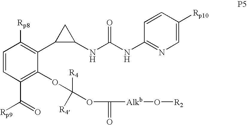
C1=CC(C(=O)[Rp9])=C(OC([R4])(OC([Alkb]O[R2])=O)[R4])C(C2C(NC(NC3=NC=C([Rp10])C=C3)=O)C2)=C1[Rp8]
